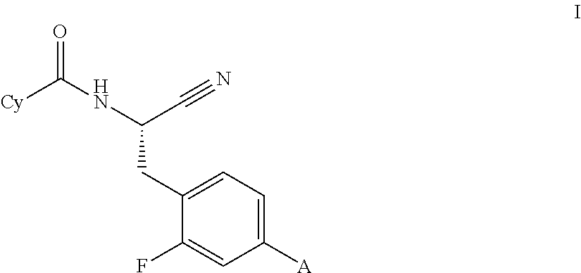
[Cy]C(NC(CC1=CC=C([A])C=C1F)C#N)=O
